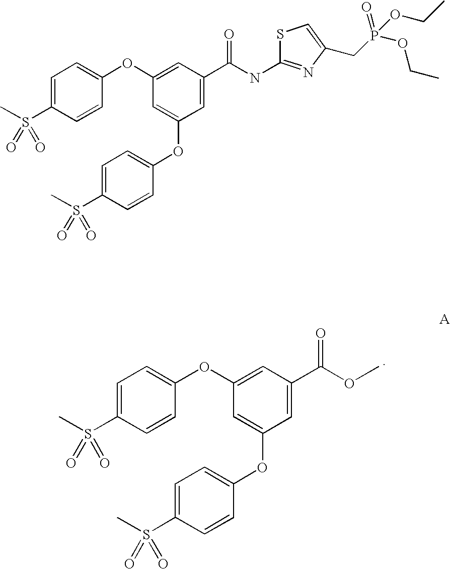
COC(C1=CC(OC2=CC=C(S(C)(=O)=O)C=C2)=CC(OC2=CC=C(S(C)(=O)=O)C=C2)=C1)=O.S1C(NC(C2=CC(OC3=CC=C(S(C)(=O)=O)C=C3)=CC(OC3=CC=C(S(C)(=O)=O)C=C3)=C2)=O)=NC(CP(OCC)(=O)OCC)=C1
